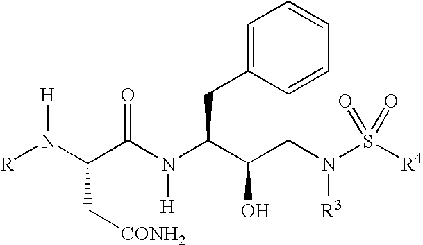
C(C(N([H])C(C(CN(S(=O)(=O)[R4])[R3])O)CC1=CC=CC=C1)=O)(N([R])[H])C[CONH2]
